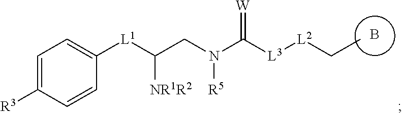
B.C(CN(C([L3][L2]CC)=[W])[R5])([L1]C1=CC=C([R3])C=C1)[NR1R2]
